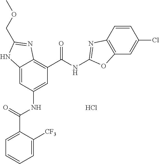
Cl.C12=CC(NC(C3=CC=CC=C3[CF3])=O)=CC(C(NC3=NC4=C(C=C(Cl)C=C4)O3)=O)=C1N=C(COC)N2
